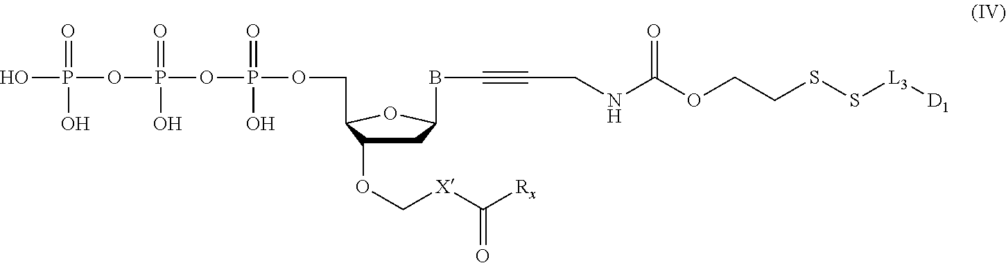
OP(OP(OP(OCC1C(OC[X]C([Rx])=O)CC(BC#CCNC(OCCSS[L3][D1])=O)O1)(O)=O)(O)=O)(O)=O
